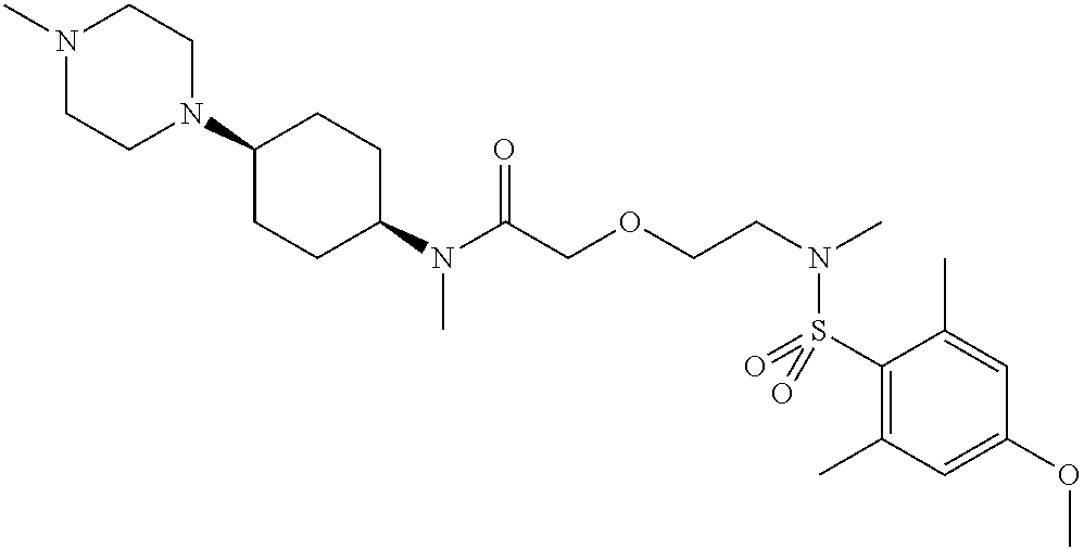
C1(N(C(COCCN(C)S(C2=C(C)C=C(OC)C=C2C)(=O)=O)=O)C)CCC(N2CCN(C)CC2)CC1
